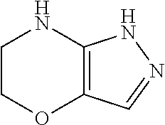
N1CCOC2=C1NN=C2
